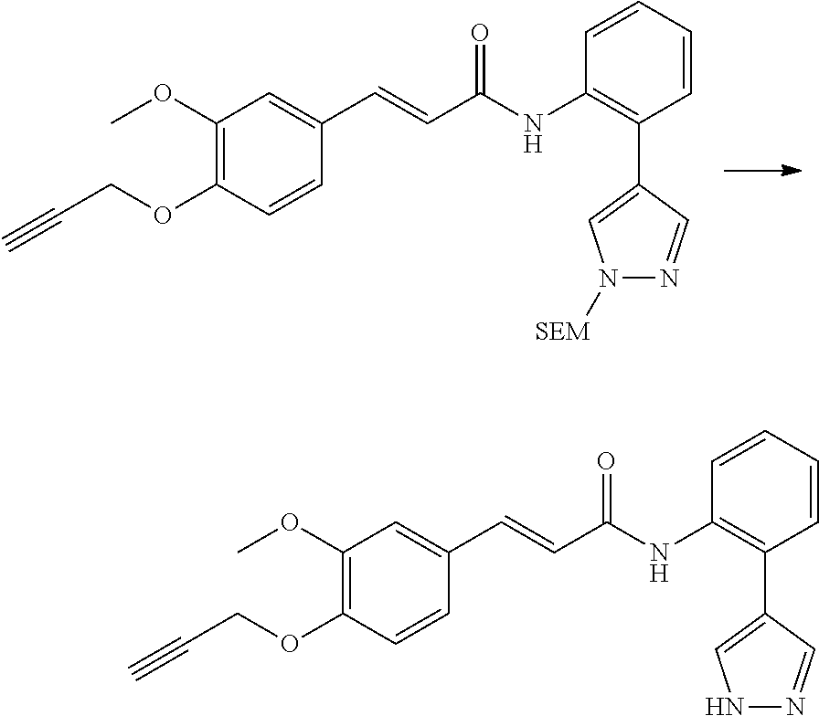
C1=CC=CC(NC(C=CC2=CC(OC)=C(OCC#C)C=C2)=O)=C1C1=CN([SEM])N=C1.C1=CC=CC(NC(C=CC2=CC(OC)=C(OCC#C)C=C2)=O)=C1C1=CNN=C1
